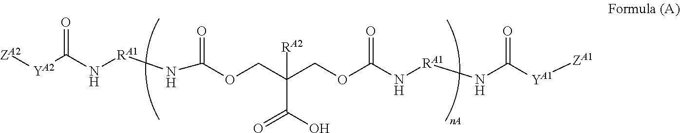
[ZA2][YA2]C(N[RA1]NC(=O)OCC(COC(N[RA1]NC([YA1][ZA1])=O)=O)(C(O)=O)[RA2])=O
